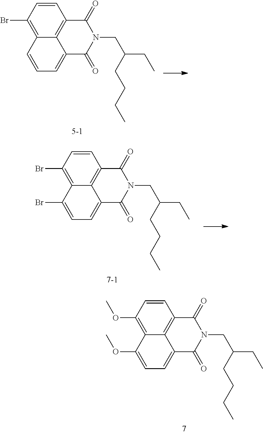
C1=CC(Br)=C2C3=C1C(=O)N(CC(CC)CCCC)C(=O)C3=CC=C2.C1=CC(Br)=C2C3=C1C(=O)N(CC(CC)CCCC)C(=O)C3=CC=C2Br.C1=CC(OC)=C2C3=C1C(=O)N(CC(CC)CCCC)C(=O)C3=CC=C2OC
